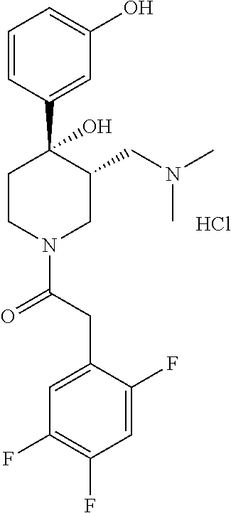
C1=CC(C2(O)CCN(C(CC3=CC(F)=C(F)C=C3F)=O)CC2CN(C)C)=CC(O)=C1.Cl
